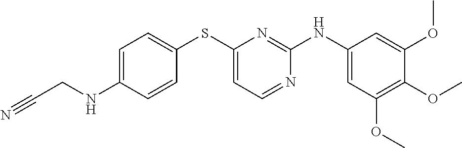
C1=C(NCC#N)C=CC(SC2=CC=NC(NC3=CC(OC)=C(OC)C(OC)=C3)=N2)=C1
